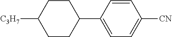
C1CC(C2=CC=C([CN])C=C2)CCC1[C3H7]
